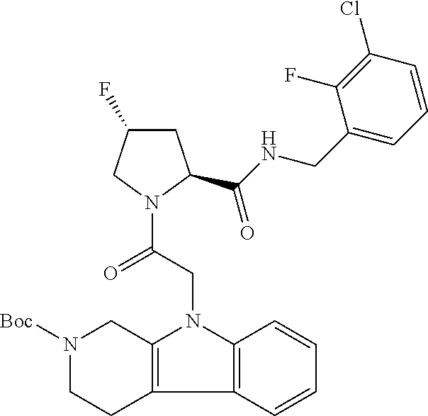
C1C(F)CN(C(=O)CN2C3=C(C4=C2C=CC=C4)CCN([Boc])C3)C1C(=O)NCC1=CC=CC(Cl)=C1F
